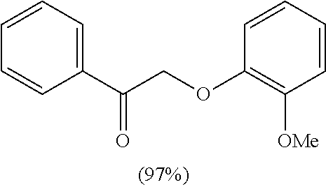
C1=CC=C(C(COC2=C([OMe])C=CC=C2)=O)C=C1
